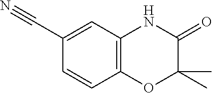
C12=C(C=C(C#N)C=C1)NC(=O)C(C)(C)O2
